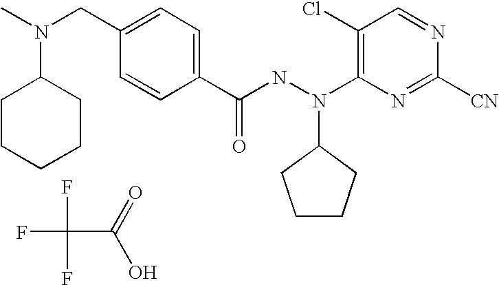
FC(F)(F)C(=O)O.C1(C(NN(C2=C(Cl)C=NC([CN])=N2)C2CCCC2)=O)=CC=C(CN(C)C2CCCCC2)C=C1
